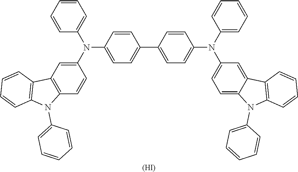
C1(C2=CC=C(N(C3=CC=CC=C3)C3=CC=C4C(=C3)C3=C(N4C4=CC=CC=C4)C=CC=C3)C=C2)=CC=C(N(C2=CC3=C(C=C2)N(C2=CC=CC=C2)C2=C3C=CC=C2)C2=CC=CC=C2)C=C1.[(HI)]
